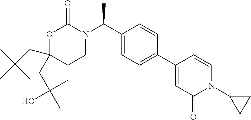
C1(CC(C)(C)C)(CC(C)(C)O)CCN(C(C2=CC=C(C3=CC(=O)N(C4CC4)C=C3)C=C2)C)C(=O)O1
